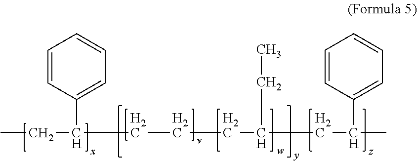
CCC(CCCC(CC(C)C1=CC=CC=C1)CC)C1=CC=CC=C1
